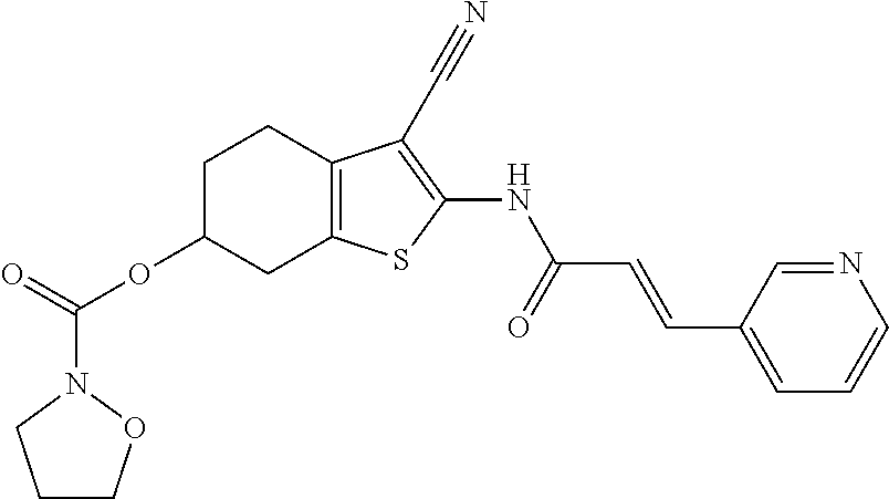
O(C1CC2=C(CC1)C(C#N)=C(NC(C=CC1=CC=CN=C1)=O)S2)C(=O)N1CCCO1
